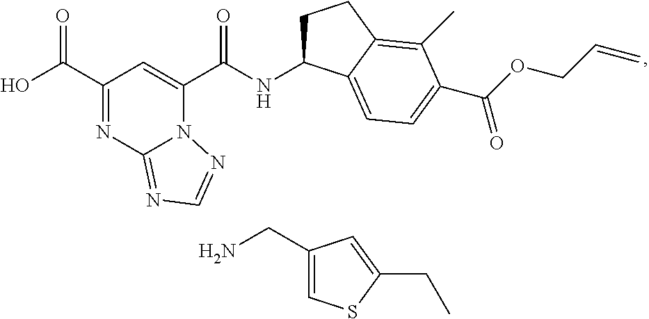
C1(C(O)=O)=NC2=NC=NN2C(C(NC2CCC3=C(C)C(C(OCC=C)=O)=CC=C23)=O)=C1.C1(CN)=CSC(CC)=C1
